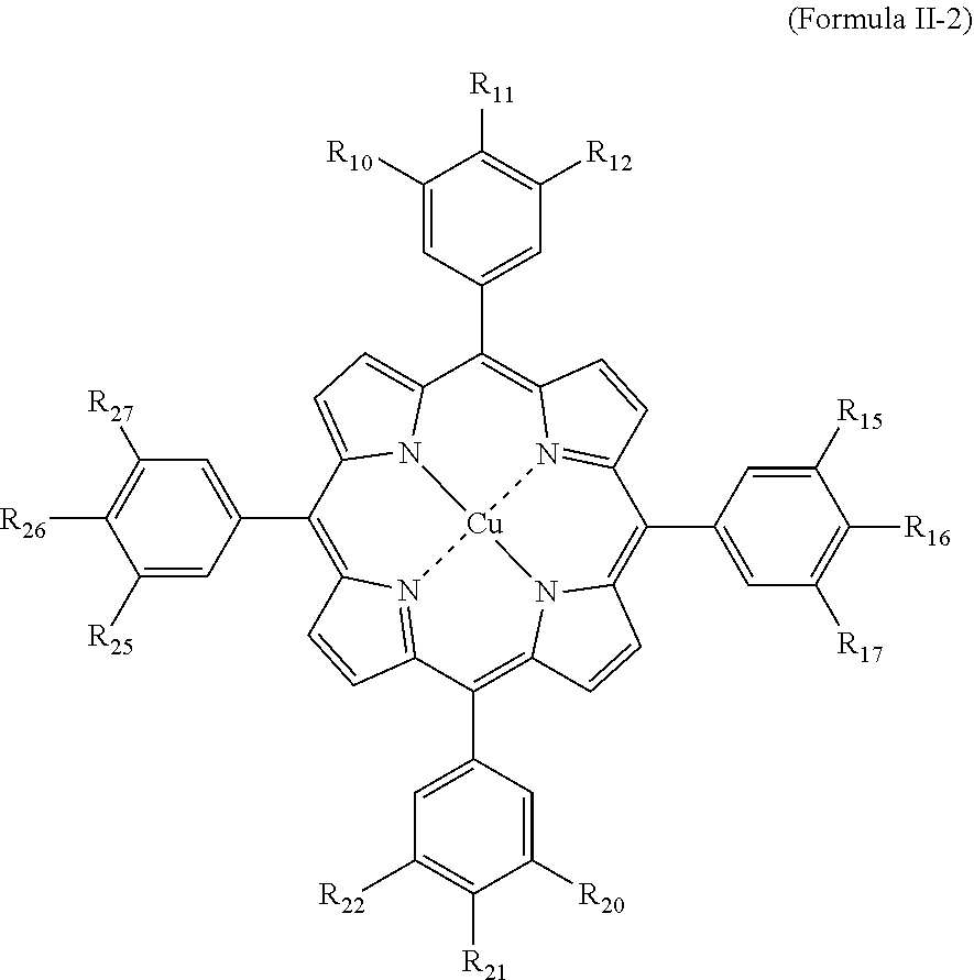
C12=CC=C3N1[Cu]14N5=C(C=CC5=C3C3=CC([R12])=C([R11])C([R10])=C3)C(C3=CC([R17])=C([R16])C([R15])=C3)=C3N1C(=C(C1=CC([R22])=C([R21])C([R20])=C1)C1=N4C(=C2C2=CC([R27])=C([R26])C([R25])=C2)C=C1)C=C3
